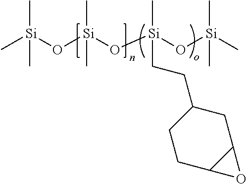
C[Si](O[Si](O[Si](O[Si](C)(C)C)(C)CCC1CCC2C(C1)O2)(C)C)(C)C
